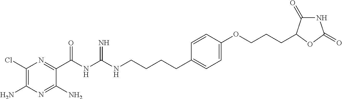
C1(Cl)=C(N)N=C(N)C(C(NC(NCCCCC2=CC=C(OCCCC3C(=O)NC(=O)O3)C=C2)=N)=O)=N1
